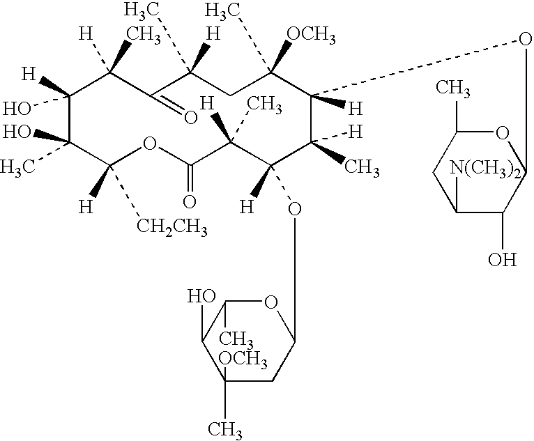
C1(O)([H])C(O)(C)C([H])([CH2CH3])OC(=O)C([H])(C)C([H])(OC2OC(C)C(O)C(C)([OCH3])C2)C(C)([H])C([H])(OC2OC(C)CC([N(CH3)2])C2O)C([OCH3])(C)CC(C)([H])C(=O)C1(C)[H]
